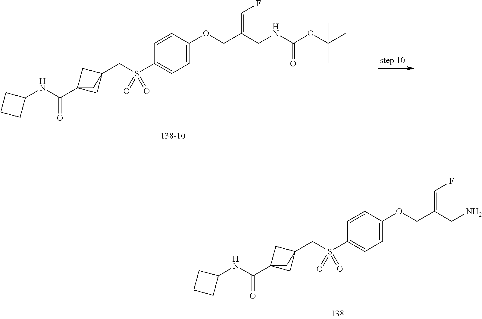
S(=O)(C1=CC=C(OCC(CNC(OC(C)(C)C)=O)=CF)C=C1)(CC12CC(C(NC3CCC3)=O)(C1)C2)=O.S(=O)(C1=CC=C(OCC(CN)=CF)C=C1)(CC12CC(C(NC3CCC3)=O)(C1)C2)=O
